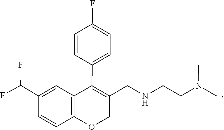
N(C)(CCNCC1=C(C2=CC=C(F)C=C2)C2=C(OC1)C=CC(C(F)F)=C2)C
